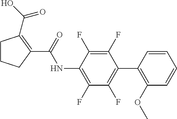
C1CCC(C(NC2=C(F)C(F)=C(C3=C(OC)C=CC=C3)C(F)=C2F)=O)=C1C(O)=O
